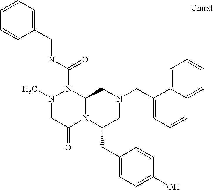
N(C(N1N(C)CC(=O)N2C1CN(CC1=CC=CC3=CC=CC=C13)CC2CC1=CC=C(O)C=C1)=O)CC1=CC=CC=C1
